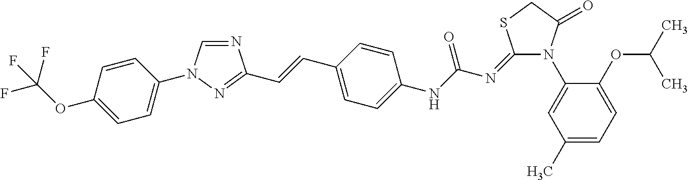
N1=CN(C2=CC=C(OC(F)(F)F)C=C2)N=C1C=CC1=CC=C(NC(N=C2N(C3=CC(C)=CC=C3OC(C)C)C(=O)CS2)=O)C=C1
